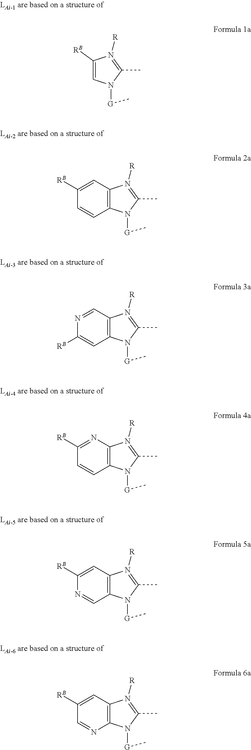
C1([RB])=CN([G]C)C(C)=N1[R].C12=C(N([G]C)C(C)=N1[R])C=CC([RB])=C2.C12=C(N([G]C)C(C)=N1[R])C=C([RB])N=C2.C12=C(N([G]C)C(C)=N1[R])C=CC([RB])=N2.C12=C(N([G]C)C(C)=N1[R])C=NC([RB])=C2.C12=C(N([G]C)C(C)=N1[R])N=CC([RB])=C2
